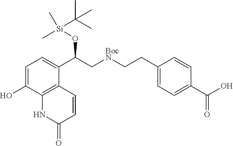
C1=C(O)C2=C(C(C(C[BocN]CCC3=CC=C(C(=O)O)C=C3)O[Si](C)(C)C(C)(C)C)=C1)C=CC(=O)N2
